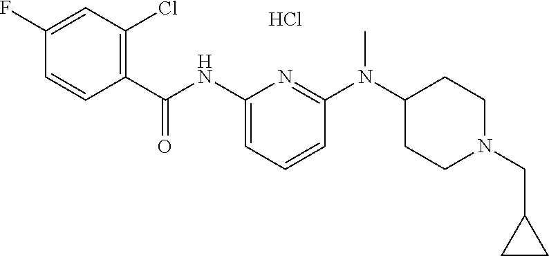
C1(C(NC2=CC=CC(N(C3CCN(CC4CC4)CC3)C)=N2)=O)=C(Cl)C=C(F)C=C1.Cl
